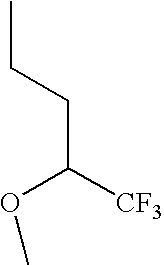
CCCC([CF3])OC
